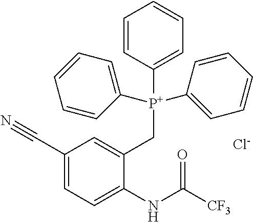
C1(C#N)=CC=C(NC([CF3])=O)C(C[P+](C2=CC=CC=C2)(C2=CC=CC=C2)C2=CC=CC=C2)=C1.[Cl-]
